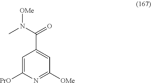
C1=C([PrO])N=C([OMe])C=C1C(N([OMe])C)=O
